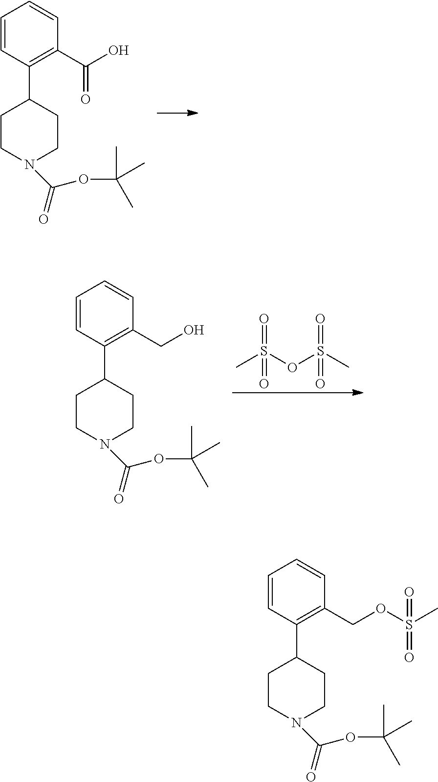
C1=CC=CC(C(O)=O)=C1C1CCN(C(=O)OC(C)(C)C)CC1.C1=CC=CC(COS(C)(=O)=O)=C1C1CCN(C(=O)OC(C)(C)C)CC1.C1=CC=CC(CO)=C1C1CCN(C(=O)OC(C)(C)C)CC1.CS(OS(C)(=O)=O)(=O)=O
